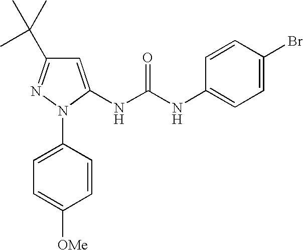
C1(C(C)(C)C)=NN(C2=CC=C([OMe])C=C2)C(NC(NC2=CC=C(Br)C=C2)=O)=C1
